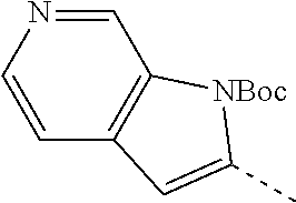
C1=NC=CC2=C1[NBoc]C(C)=C2
